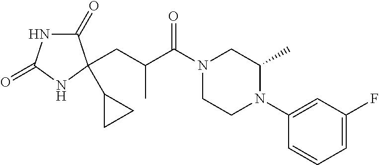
C1(=O)NC(=O)NC1(CC(C(N1CCN(C2=CC(F)=CC=C2)C(C)C1)=O)C)C1CC1
